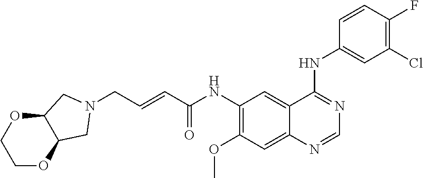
C1(NC(C=CCN2CC3C(OCCO3)C2)=O)=C(OC)C=C2C(=C1)C(NC1=CC(Cl)=C(F)C=C1)=NC=N2
